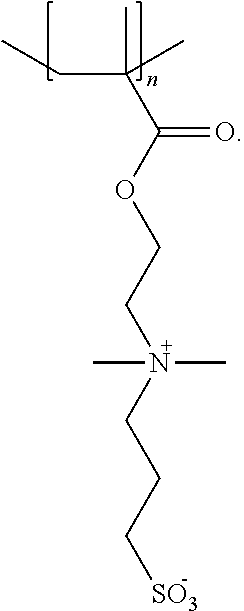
CCC(C)(C)C(OCCN(CCC[SO3])(C)C)=O
